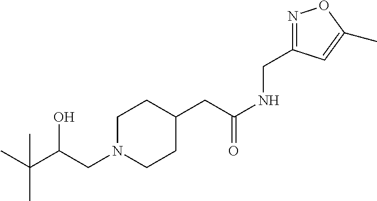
C(C(CN1CCC(CC(NCC2=NOC(C)=C2)=O)CC1)O)(C)(C)C
